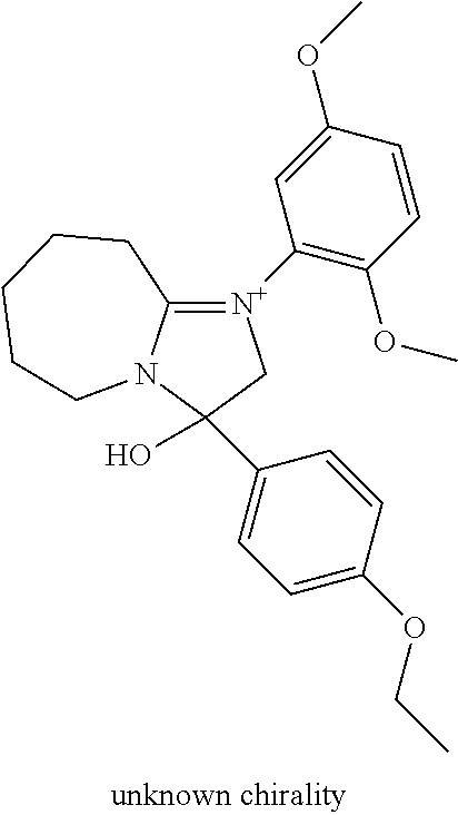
C12=[N+](C3=C(OC)C=CC(OC)=C3)CC(O)(C3=CC=C(OCC)C=C3)N1CCCCC2
